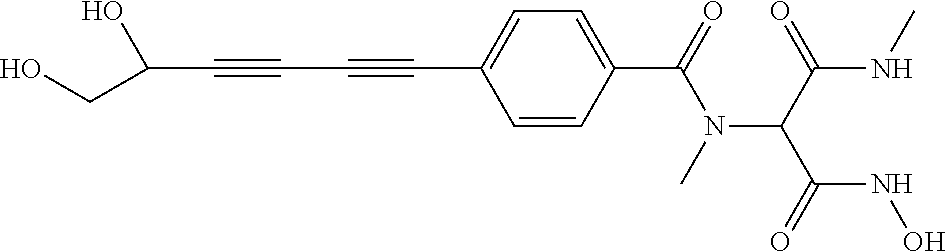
C(C#CC#CC1=CC=C(C(=O)N(C(C(NC)=O)C(=O)NO)C)C=C1)(O)CO
